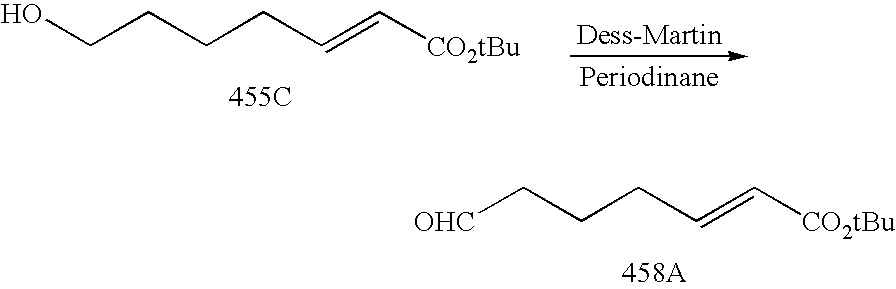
OCCCCC=C[CO2tBu].[455C].[OHC]CCCC=C[CO2tBu].[458A]
